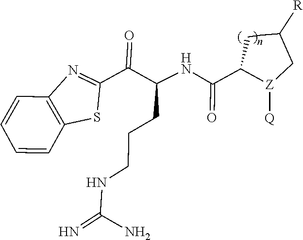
N=C(NCCCC(C(C1=NC2=C(S1)C=CC=C2)=O)NC(C1CCC([R])C[Z]1[Q])=O)N
